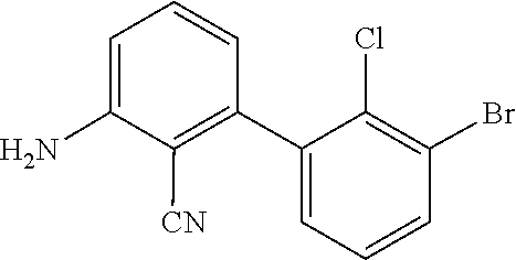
C1(C2=CC=CC(Br)=C2Cl)=C([CN])C(N)=CC=C1
